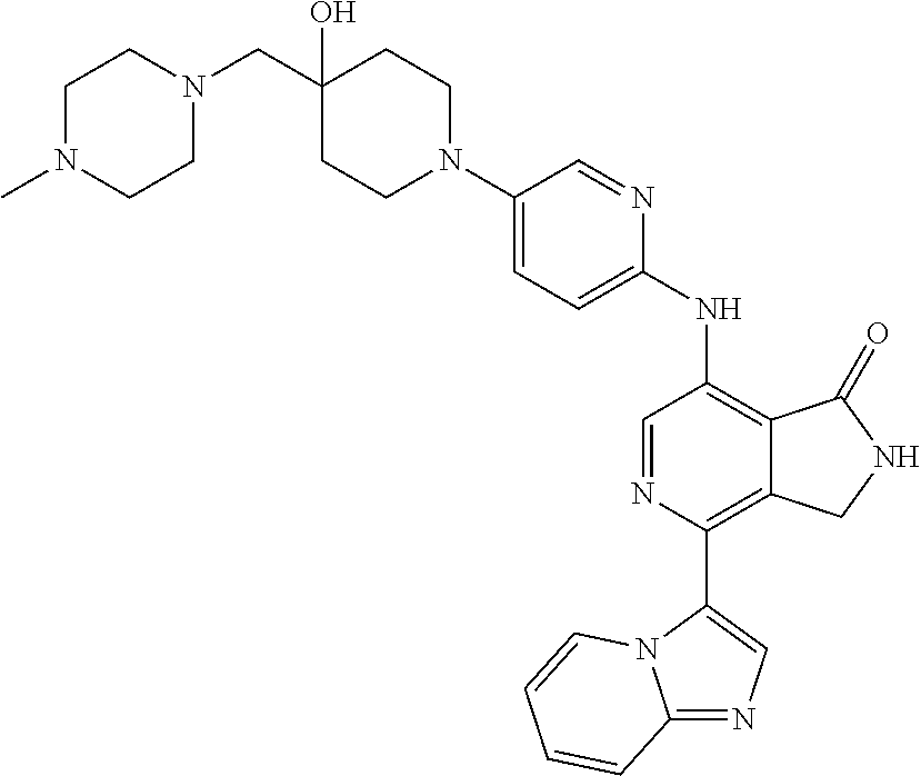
C12=NC=C(C3=C4C(=C(NC5=CC=C(N6CCC(CN7CCN(C)CC7)(O)CC6)C=N5)C=N3)C(=O)NC4)N1C=CC=C2
